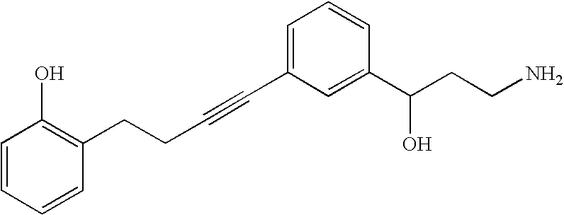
C(C1=C(O)C=CC=C1)CC#CC1=CC=CC(C(CCN)O)=C1
